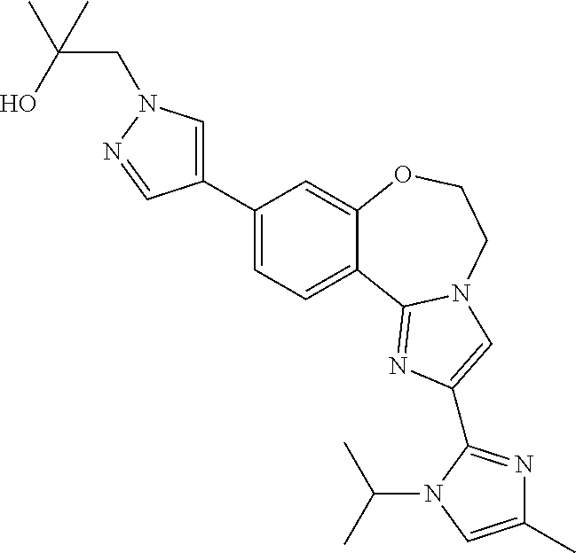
C1(C2=CN(CC(O)(C)C)N=C2)=CC=C2C(=C1)OCCN1C2=NC(C2=NC(C)=CN2C(C)C)=C1
